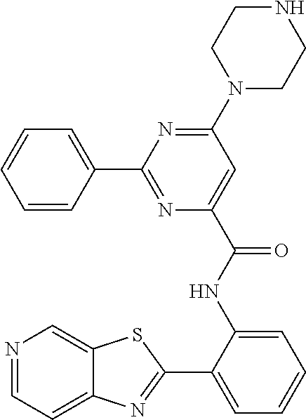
C1(C2=NC(C(NC3=CC=CC=C3C3=NC4=CC=NC=C4S3)=O)=CC(N3CCNCC3)=N2)=CC=CC=C1
